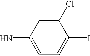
C1(N)=CC=C(I)C(Cl)=C1
